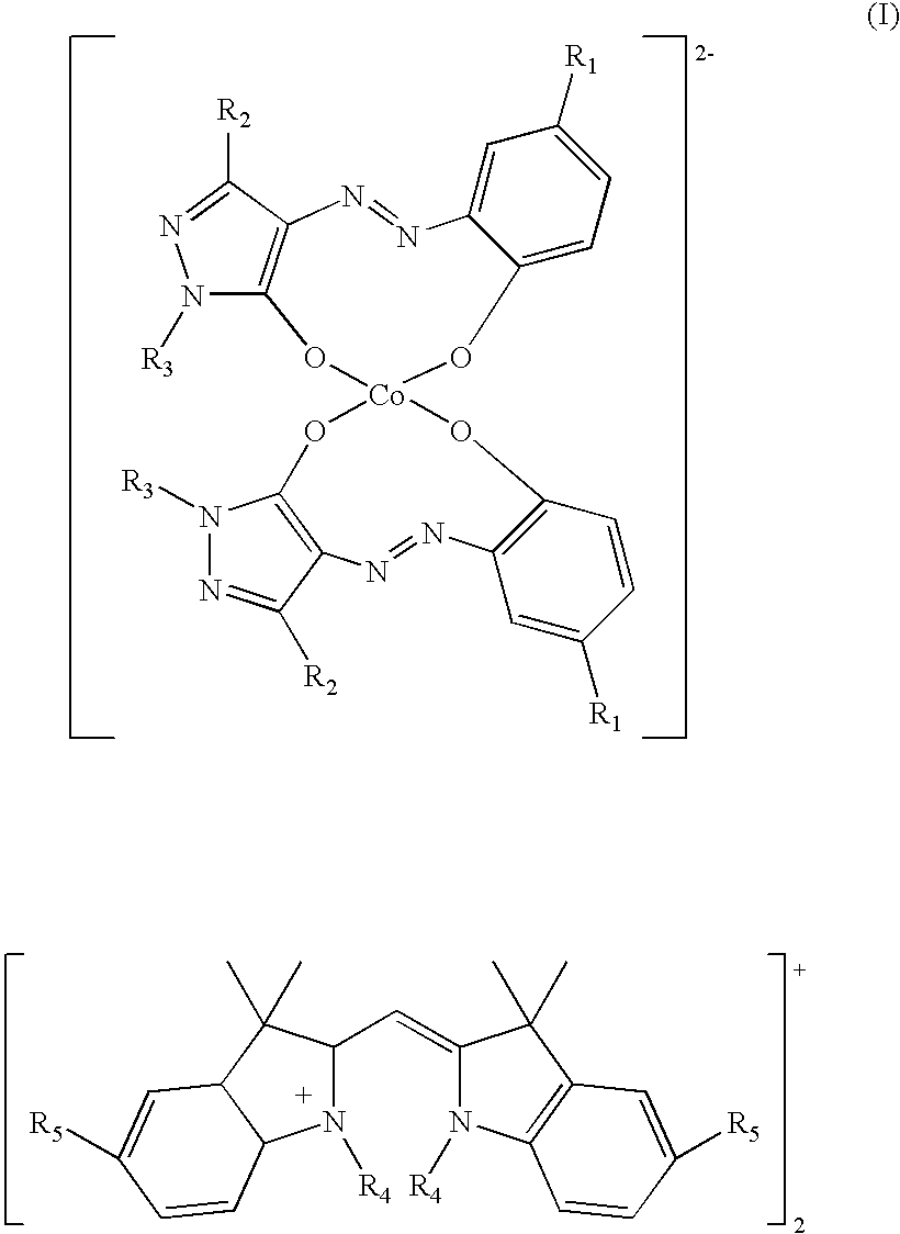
N1([R3])C2=C(C([R2])=N1)N=NC1=CC([R1])=CC=C1O[Co]1(O2)OC2=C(C([R2])=NN2[R3])N=NC2=C(O1)C=CC([R1])=C2.C1(C=C2N([R4])C3=C(C2(C)C)C=C([R5])C=C3)N([R4])C2C(C1(C)C)C=C([R5])C=C2
